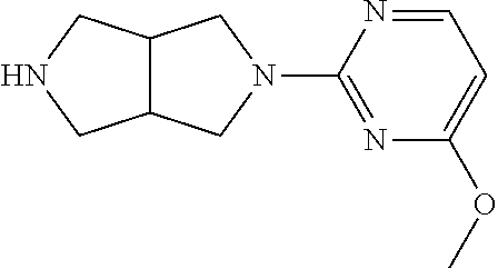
C1=NC(N2CC3C(C2)CNC3)=NC(OC)=C1
